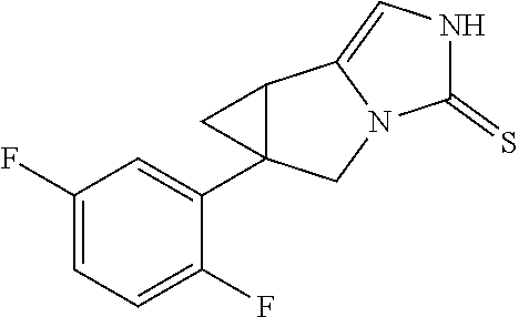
C1(F)=CC=C(F)C(C23C(C2)C2=CNC(=S)N2C3)=C1
